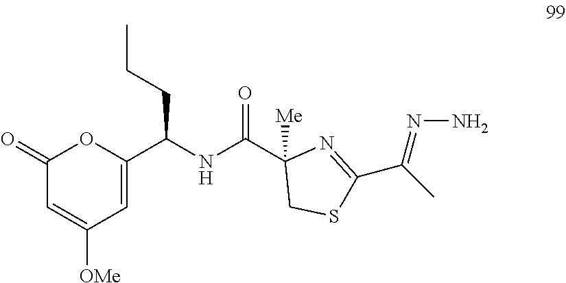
C1(=O)C=C([OMe])C=C(C(NC(C2([Me])CSC(C(C)=NN)=N2)=O)CCC)O1
